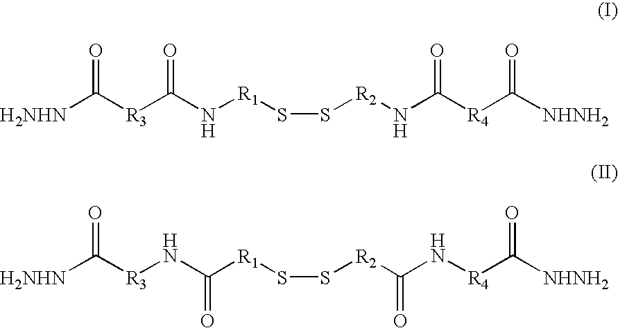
[H2NHN]C([R3]C(N[R1]SS[R2]NC(=O)[R4]C(=O)[NHNH2])=O)=O.[H2NHN]C([R3]NC([R1]SS[R2]C(N[R4]C(=O)[NHNH2])=O)=O)=O
